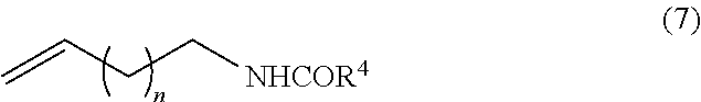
C=CCC[NHCOR4]
